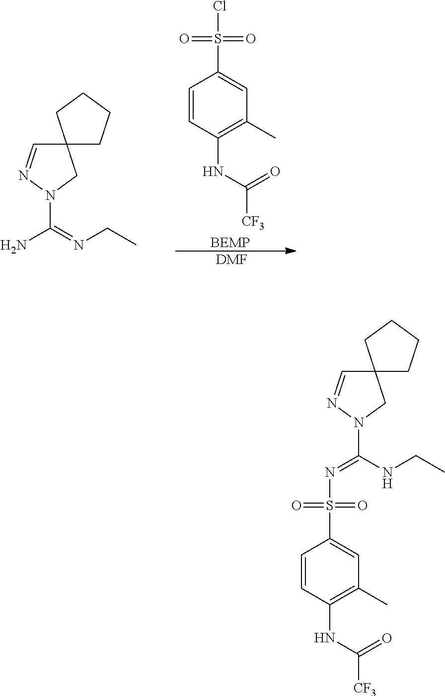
[DMF].NC(=NCC)N1CC2(C=N1)CCCC2.C1=CC(NC(=O)[CF3])=C(C)C=C1S(Cl)(=O)=O.[BEMP].C1=CC(NC([CF3])=O)=C(C)C=C1S(N=C(NCC)N1CC2(C=N1)CCCC2)(=O)=O
